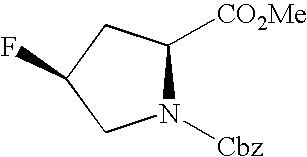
N1([Cbz])C([CO2Me])CC(F)C1
